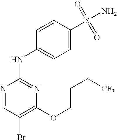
N1=CC(Br)=C(OCCC[CF3])N=C1NC1=CC=C(S(=O)(=O)N)C=C1
